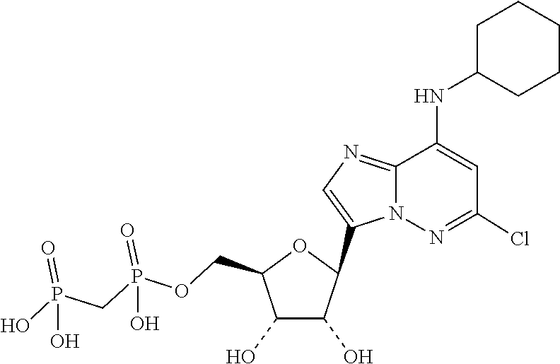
C1(C2C(O)C(O)C(COP(=O)(O)CP(=O)(O)O)O2)=CN=C2C(NC3CCCCC3)=CC(Cl)=NN12
